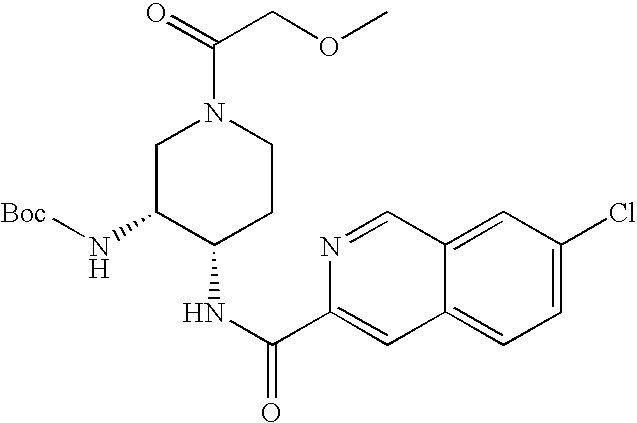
C1=C(Cl)C=C2C(=C1)C=C(C(NC1CCN(C(=O)COC)CC1N[Boc])=O)N=C2
